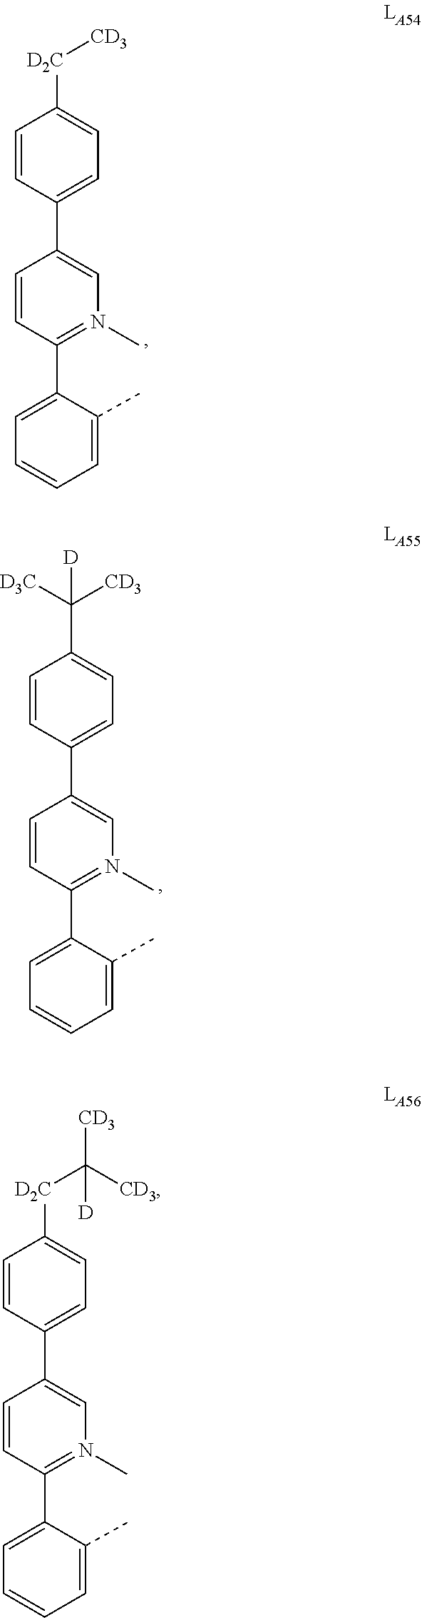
C1=CC(C2=CC=CC=C2C)=N(C)C=C1C1=CC=C([D2C][CD3])C=C1.C1=CC(C2=CC=CC=C2C)=N(C)C=C1C1=CC=C(C([CD3])([D3C])[D])C=C1.C1=CC(C2=CC=CC=C2C)=N(C)C=C1C1=CC=C([D2C]C([CD3])([CD3])[D])C=C1
